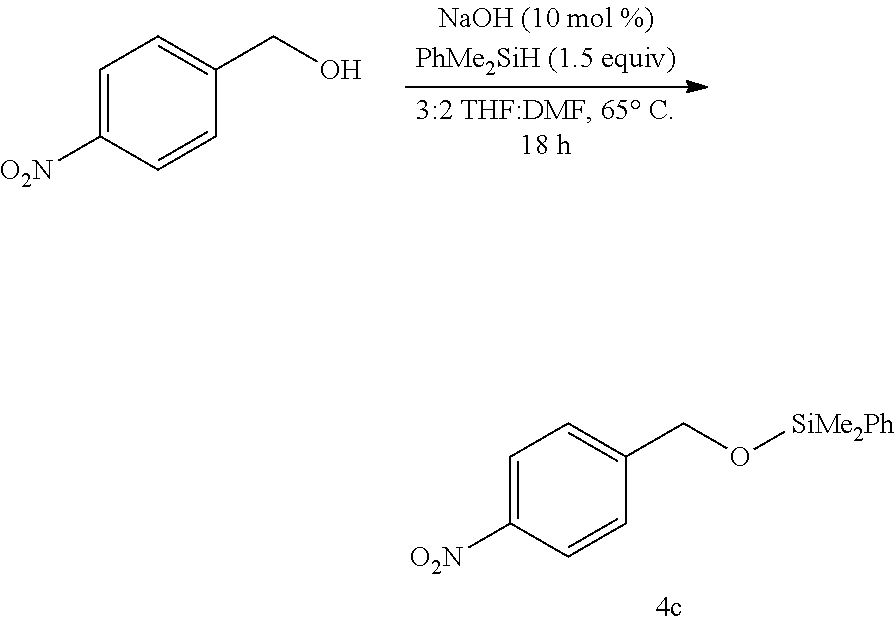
C1=C([O2N])C=CC(CO[SiMe2Ph])=C1.C1=C([O2N])C=CC(CO)=C1
